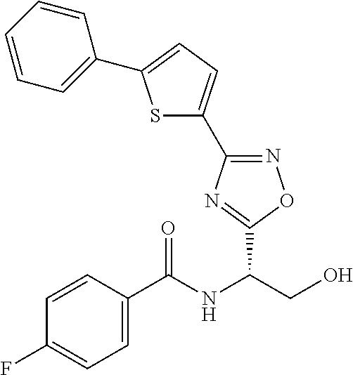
C1(C2=CC=C(C3=CC=CC=C3)S2)=NOC(C(CO)NC(C2=CC=C(F)C=C2)=O)=N1
